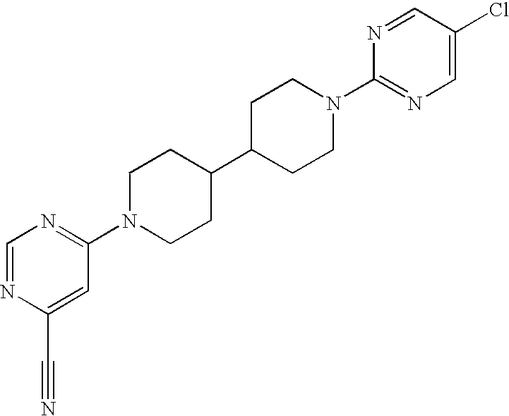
C1=NC(C#N)=CC(N2CCC(C3CCN(C4=NC=C(Cl)C=N4)CC3)CC2)=N1
